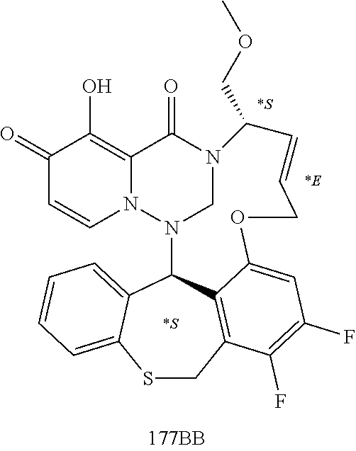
C1(=O)C=CN2C(=C1O)C(=O)N1CN2C2C3=CC=CC=C3SCC3=C2C(=CC(F)=C3F)OCC=CC1COC.[*S].[*E].[*S]
